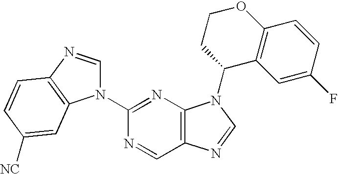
C12=C(N=C(N3C=NC4=C3C=C([NC])C=C4)N=C1)N(C1C3=C(OCC1)C=CC(F)=C3)C=N2
